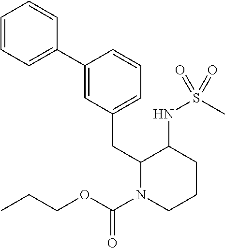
C1=C(C2=CC=CC=C2)C=CC=C1CC1N(C(OCCC)=O)CCCC1NS(C)(=O)=O
